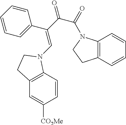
C12=C(N(C(C(=O)C(C3=CC=CC=C3)=CN3C4=C(C=C([CO2Me])C=C4)CC3)=O)CC1)C=CC=C2
